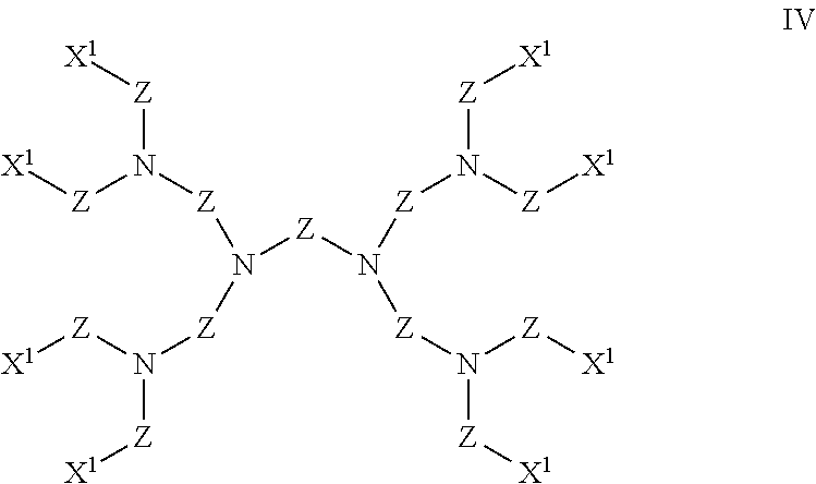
[X1][Z]N([Z][X1])[Z]N([Z]N([Z]N([Z][X1])[Z][X1])[Z]N([Z][X1])[Z][X1])[Z]N([Z][X1])[Z][X1]
